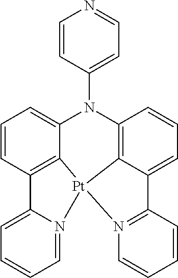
C12=CC=CC=N1[Pt]13C4=C2C=CC=C4N(C2=CC=NC=C2)C2=C1C(=CC=C2)C1=N3C=CC=C1
